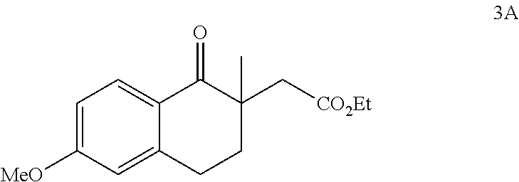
C1=C([MeO])C=C2C(=C1)C(=O)C(C[CO2Et])(C)CC2
